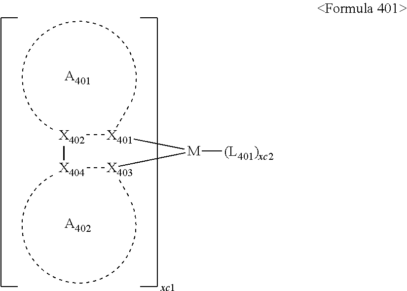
[X402]1[X404][X403](C)[M]([(L401)xc2])[X401]1C.[A401].[A402]
